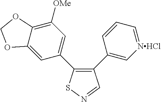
C12=CC(C3=C(C4=C[NHCl]=CC=C4)C=NS3)=CC([OMe])=C1OCO2
